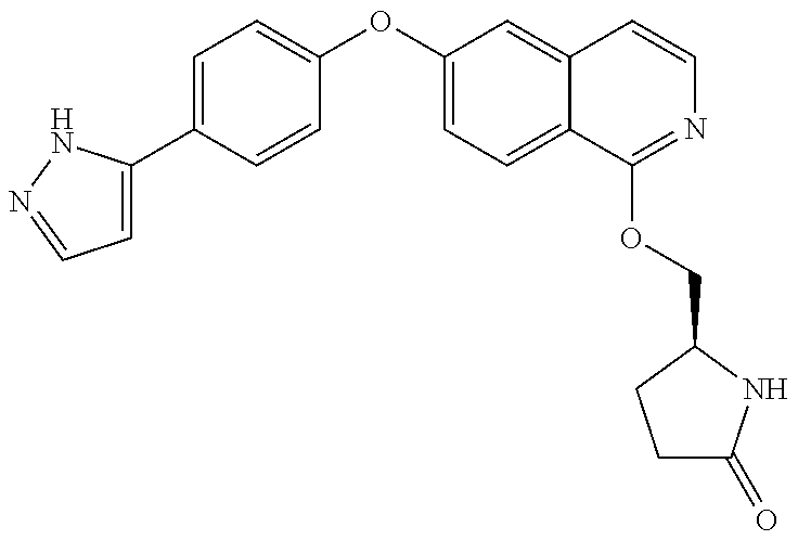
C1=C(C2=CC=C(OC3=CC=C4C(=C3)C=CN=C4OCC3NC(=O)CC3)C=C2)NN=C1
